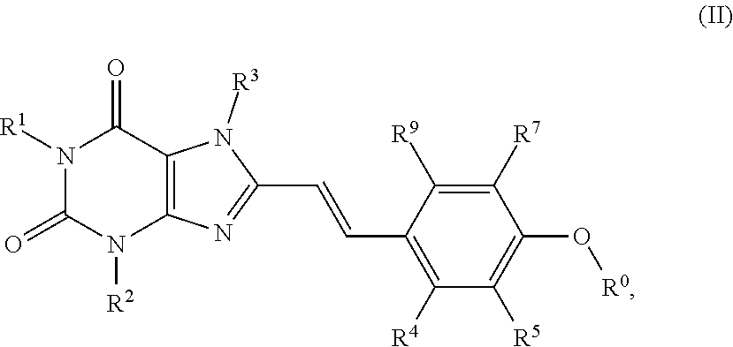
N1([R1])C(=O)N([R2])C2=C(C1=O)N([R3])C(C=CC1=C([R4])C([R5])=C(O[R0])C([R7])=C1[R9])=N2
